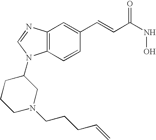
C12=C(C=CC(C=CC(=O)NO)=C1)N(C1CCCN(CCCC=C)C1)C=N2
